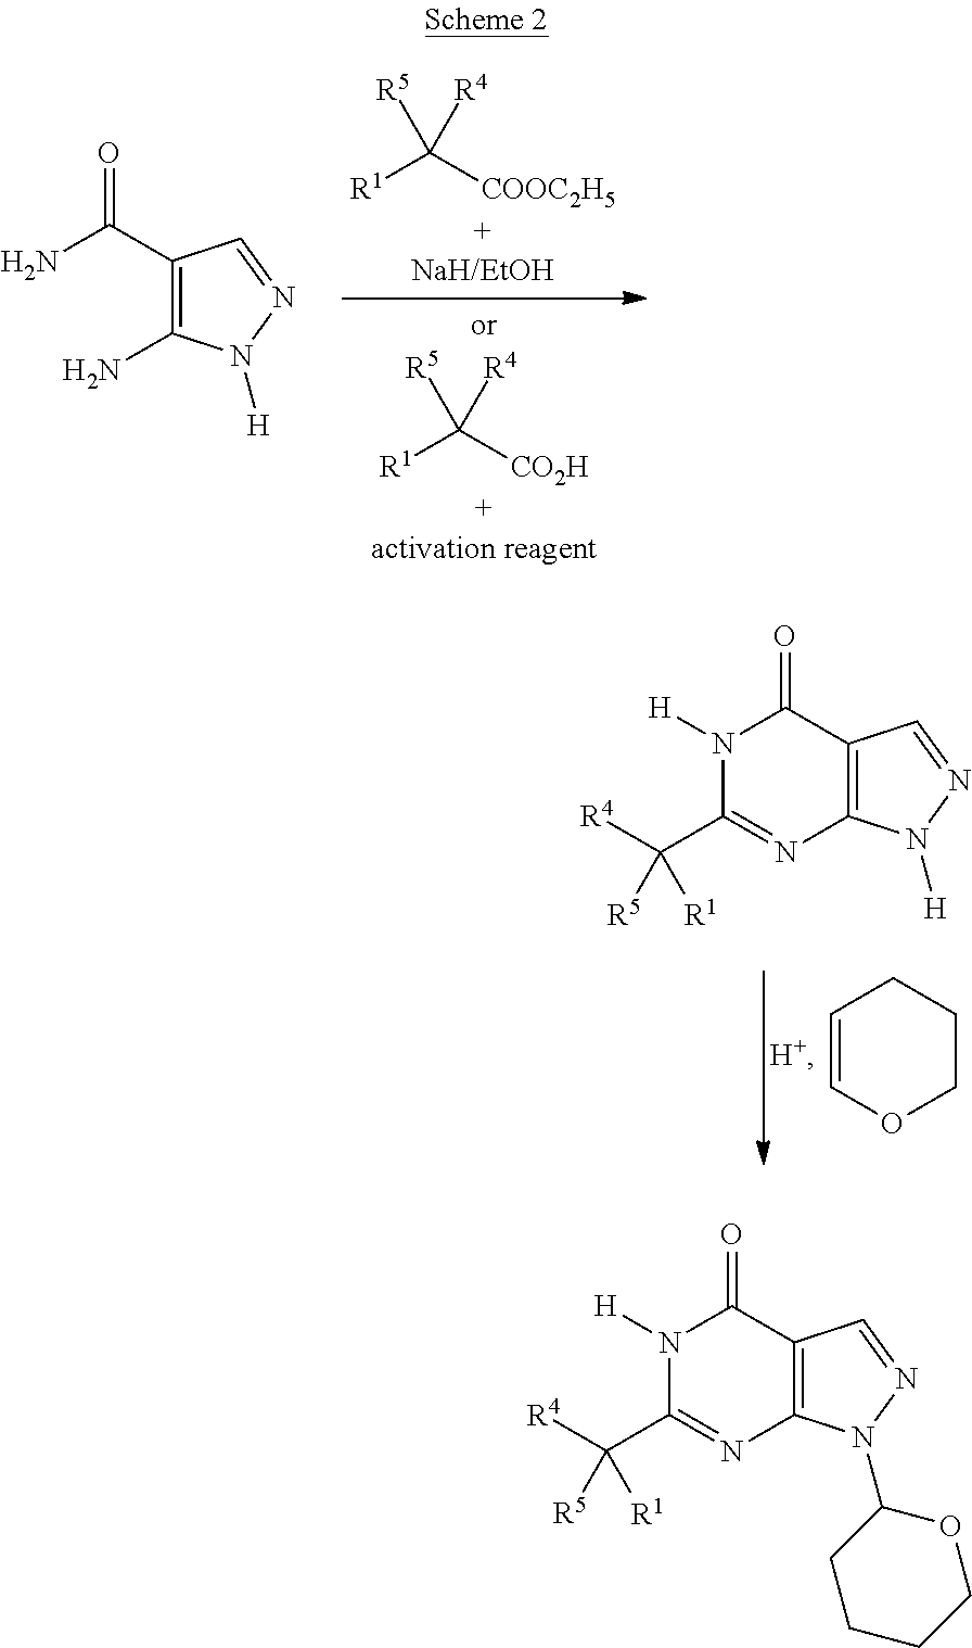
[R1]C([COOC2H5])([R4])[R5].[R1]C([CO2H])([R4])[R5].C1(C(N)=O)=C(N)N([H])N=C1.C1=COCCC1.N1([H])C(C([R4])([R1])[R5])=NC2=C(C1=O)C=NN2[H].N1([H])C(C([R4])([R1])[R5])=NC2=C(C1=O)C=NN2C1CCCCO1
